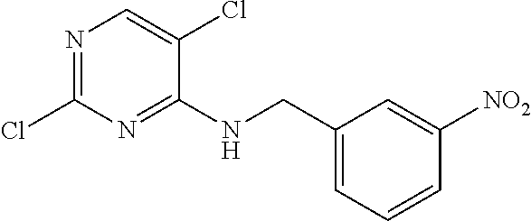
N1=C(Cl)N=C(NCC2=CC=CC([NO2])=C2)C(Cl)=C1
